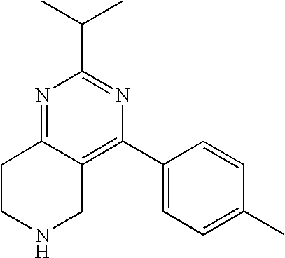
N1=C2C(=C(C3=CC=C(C)C=C3)N=C1C(C)C)CNCC2
